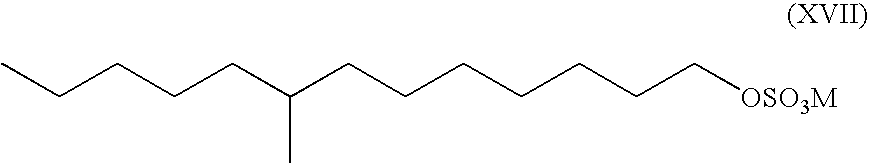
CCCCCC(CCCCCCC[OSO3M])C
